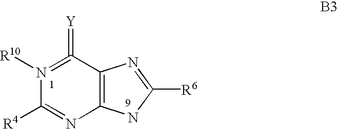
C1(=[Y])=N([R10])C([R4])=NC2=C1N=C([R6])N2
